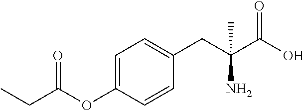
C1=C(OC(CC)=O)C=CC(CC(C(O)=O)(C)N)=C1
